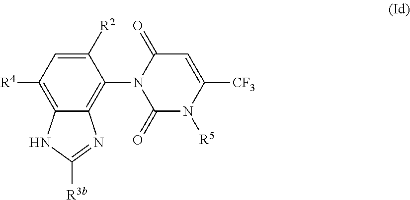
C1([R2])=CC([R4])=C2C(=C1N1C(=O)N([R5])C([CF3])=CC1=O)N=C([R3b])N2
